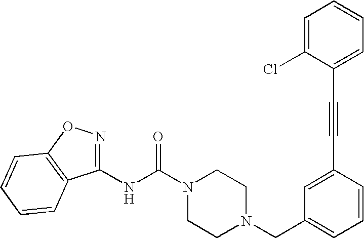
N(C(N1CCN(CC2=CC=CC(C#CC3=CC=CC=C3Cl)=C2)CC1)=O)C1=NOC2=C1C=CC=C2
